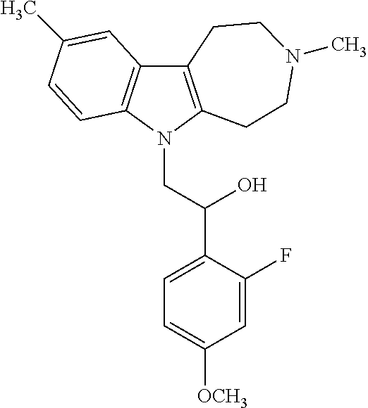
C12=C(N(CC(C3=CC=C([OCH3])C=C3F)O)C3=C1C=C(C)C=C3)CCN(C)CC2
